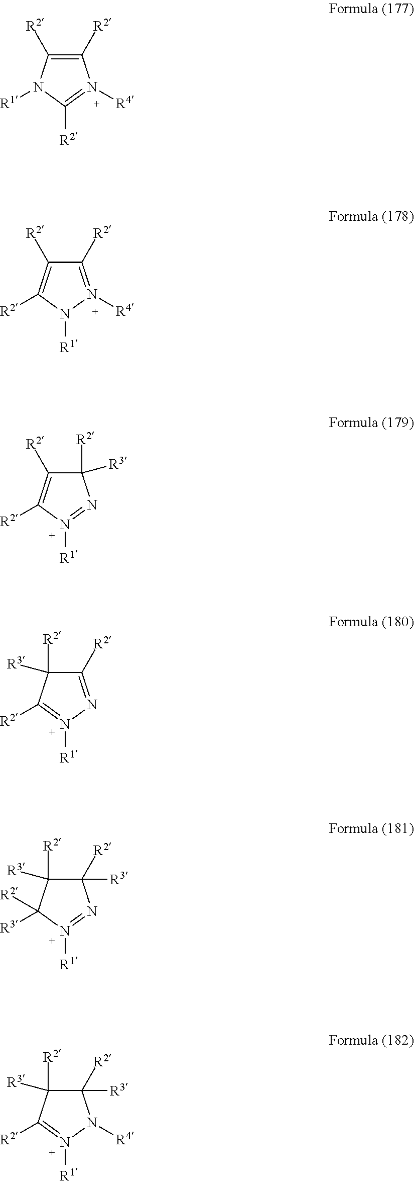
C1([R2])([R3])C([R2])([R3])C([R2])=N([R1])N1[R4].C1([R2])=C([R2])N([R1])C([R2])=N1[R4].C1([R2])=N([R4])N([R1])C([R2])=C1[R2].C1([R2])([R3])C([R2])=C([R2])N([R1])=N1.C1([R2])=NN([R1])=C([R2])C1([R2])[R3].C1([R2])([R3])C([R2])([R3])C([R3])([R2])N([R1])=N1
